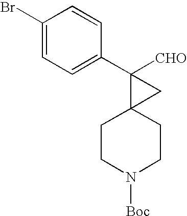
C1(Br)=CC=C(C2([CHO])C3(C2)CCN([Boc])CC3)C=C1
